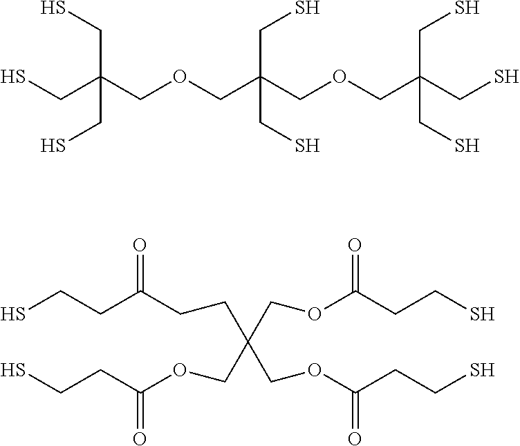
SCC(COCC(COCC(CS)(CS)CS)(CS)CS)(CS)CS.SCCC(=O)CCC(COC(CCS)=O)(COC(=O)CCS)COC(=O)CCS
